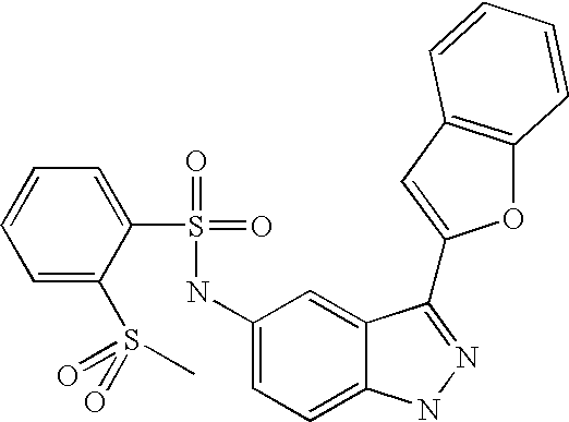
C1=CC=C(S(=O)(=O)C)C(S(=O)(=O)NC2=CC=C3C(=C2)C(C2=CC4=C(O2)C=CC=C4)=NN3)=C1
